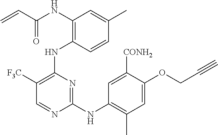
N(C1=C(NC2=C([F3C])C=NC(NC3=C(C)C=C(OCC#C)C([CONH2])=C3)=N2)C=CC(C)=C1)C(C=C)=O
